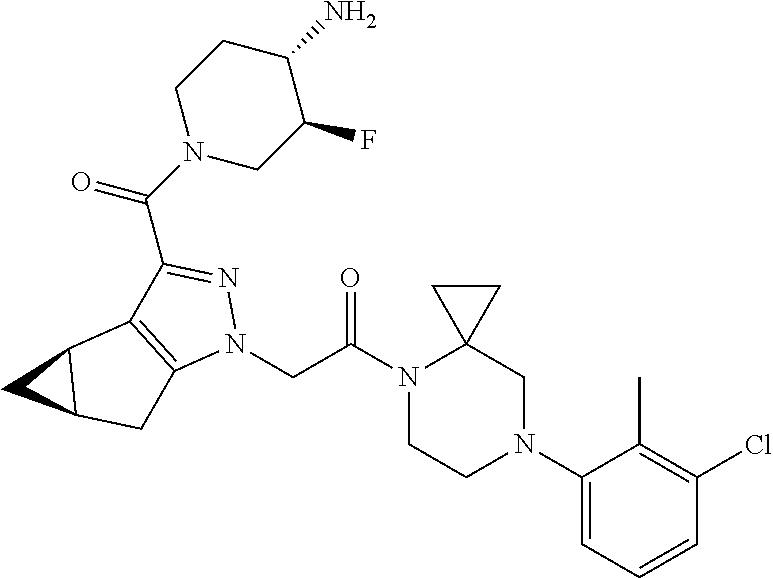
N1(C(CN2N=C(C(N3CC(F)C(N)CC3)=O)C3=C2CC2C3C2)=O)CCN(C2=CC=CC(Cl)=C2C)CC12CC2
